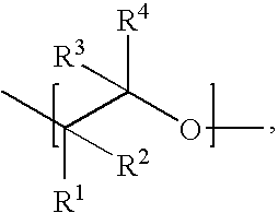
CC(C(OC)([R4])[R3])([R1])[R2]
